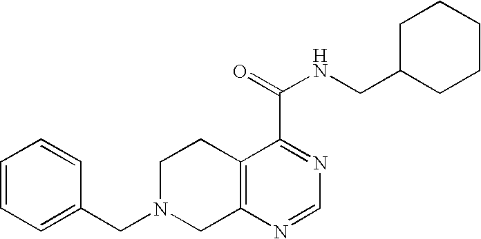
C1N(CC2=CC=CC=C2)CC2=C(C1)C(C(=O)NCC1CCCCC1)=NC=N2
